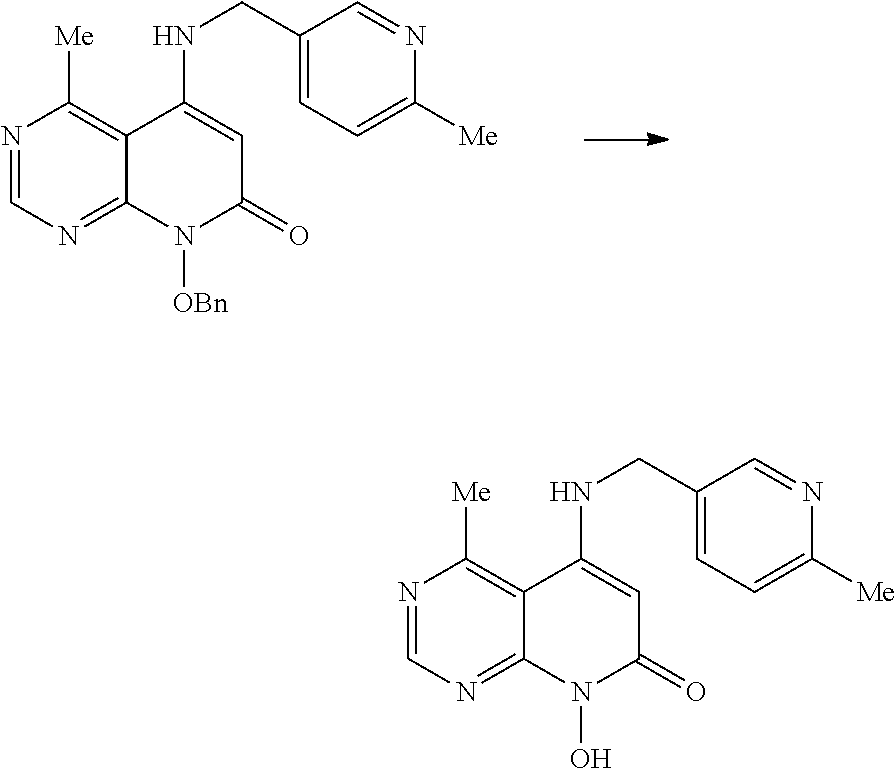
N1=CN=C2C(=C1[Me])C(NCC1=CC=C([Me])N=C1)=CC(=O)N2[OBn].N1=CN=C2C(=C1[Me])C(NCC1=CC=C([Me])N=C1)=CC(=O)N2O
